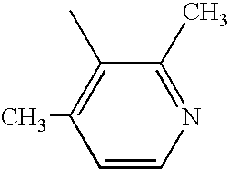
C1(C)=NC=CC(C)=C1C
